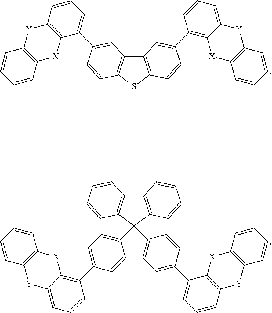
C12=C(SC3=C1C=C(C1=CC=CC4=C1[X]C1=C([Y]4)C=CC=C1)C=C3)C=CC(C1=C3C(=CC=C1)[Y]C1=C([X]3)C=CC=C1)=C2.C12=C(C(C3=CC=C(C4=C5C(=CC=C4)[Y]C4=C([X]5)C=CC=C4)C=C3)(C3=CC=C(C4=CC=CC5=C4[X]C4=C([Y]5)C=CC=C4)C=C3)C3=C1C=CC=C3)C=CC=C2
